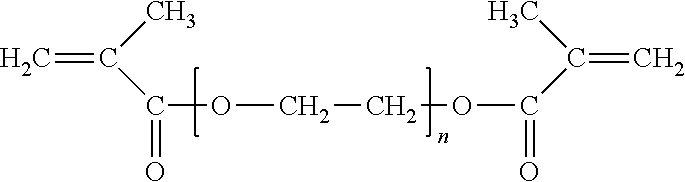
C=C(C)C(=O)OCCOC(=O)C(C)=C
